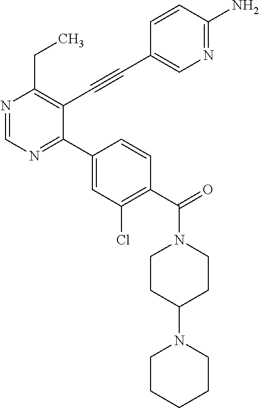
N1=CN=C(C2=CC(Cl)=C(C(=O)N3CCC(N4CCCCC4)CC3)C=C2)C(C#CC2=CN=C(N)C=C2)=C1CC
